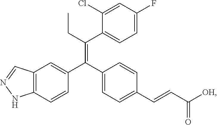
N1=CC2=C(N1)C=CC(C(C1=CC=C(C=CC(=O)[OH])C=C1)=C(C1=CC=C(F)C=C1Cl)CC)=C2
